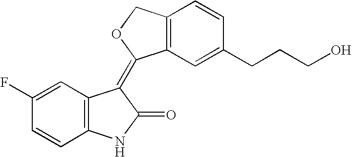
C1=C(F)C=CC2=C1C(=C1C3=C(C=CC(CCCO)=C3)CO1)C(=O)N2
